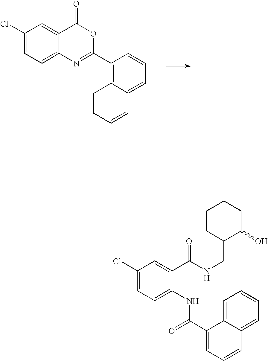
C1(Cl)=CC=C2C(=C1)C(=O)OC(C1=C3C(=CC=C1)C=CC=C3)=N2.C1(Cl)=CC=C(NC(C2=CC=CC3=CC=CC=C32)=O)C(C(NCC2C(O)CCCC2)=O)=C1
